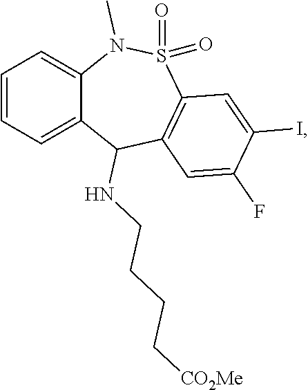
C1=CC=C2C(=C1)N(C)S(=O)(=O)C1=C(C2NCCCC[CO2Me])C=C(F)C(I)=C1
